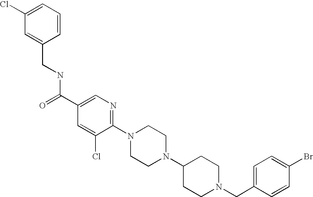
C(N1CCC(N2CCN(C3=NC=C(C(=O)NCC4=CC(Cl)=CC=C4)C=C3Cl)CC2)CC1)C1=CC=C(Br)C=C1
